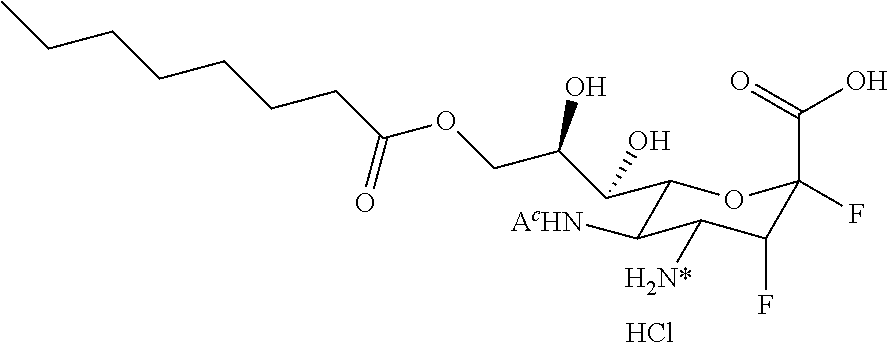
Cl.C1(C(C(COC(CCCCCCC)=O)O)O)C([AcHN])C([H2N*])C(F)C(C(=O)O)(F)O1
